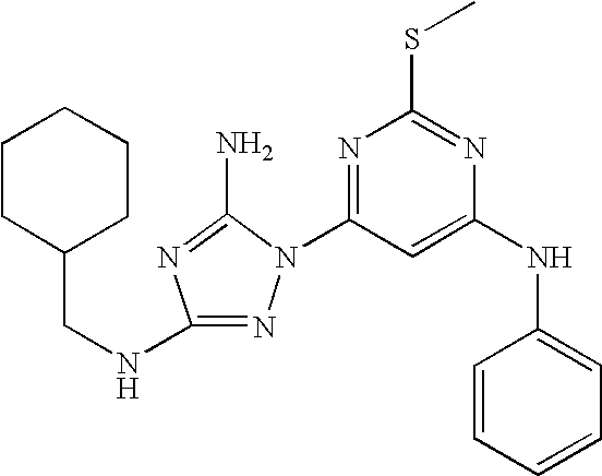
N1=C(NCC2CCCCC2)N=C(N)N1C1=NC(SC)=NC(NC2=CC=CC=C2)=C1
